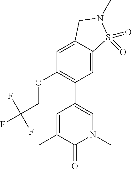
C1(OCC(F)(F)F)=C(C2=CN(C)C(=O)C(C)=C2)C=C2C(=C1)CN(C)S2(=O)=O
